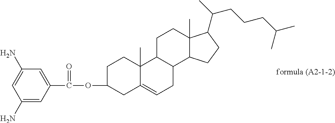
O(C1CC2=CCC3C(C2(C)CC1)CCC1(C)C3CCC1C(C)CCCC(C)C)C(C1=CC(N)=CC(N)=C1)=O
